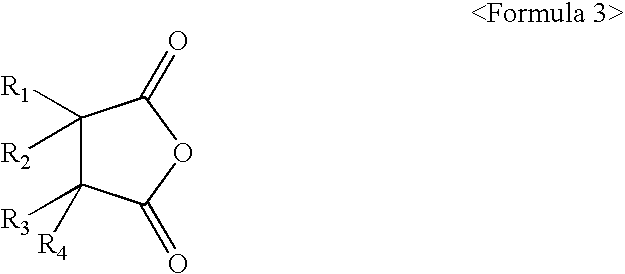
C1([R1])([R2])C([R3])([R4])C(=O)OC1=O
